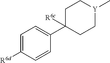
C1=C([R6d])C=CC(C2([R6c])CC[Y](C)CC2)=C1
